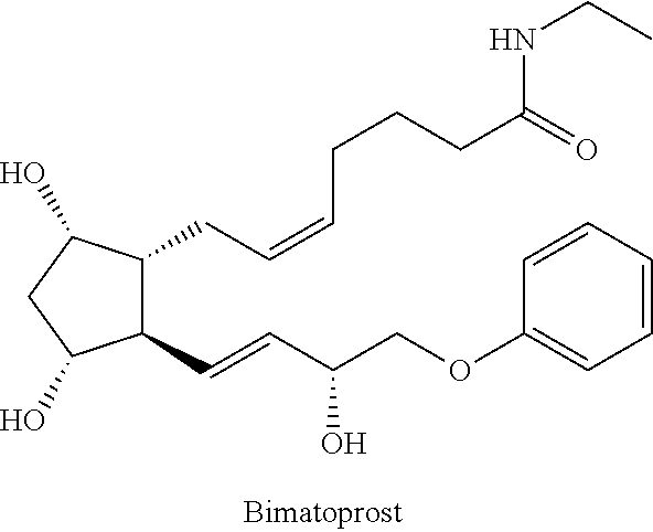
C1(C=CC(COC2=CC=CC=C2)O)C(CC=CCCCC(=O)NCC)C(O)CC1O
